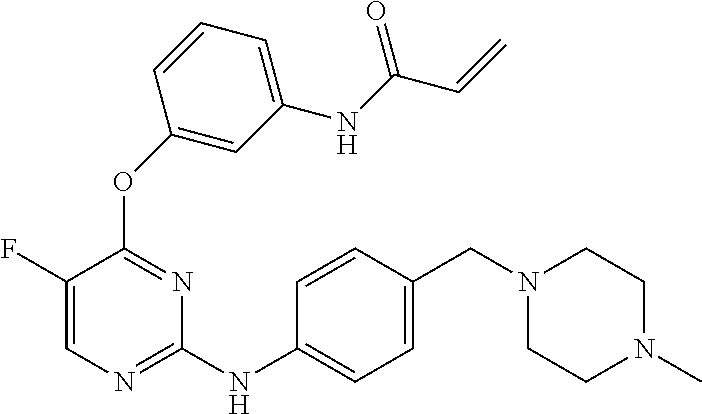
N(C1=NC=C(F)C(OC2=CC(NC(C=C)=O)=CC=C2)=N1)C1=CC=C(CN2CCN(C)CC2)C=C1
